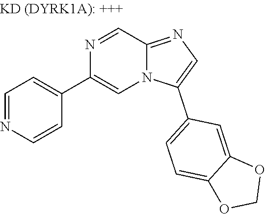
C1=NC=CC(C2=CN3C(=NC=C3C3=CC=C4C(=C3)OCO4)C=N2)=C1
